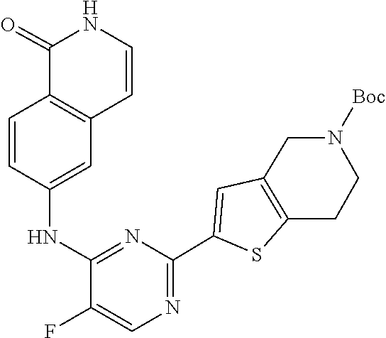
C12=C(C=CC(NC3=NC(C4=CC5=C(S4)CCN([Boc])C5)=NC=C3F)=C1)C(=O)NC=C2
